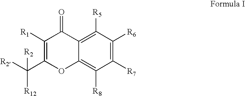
C1([R7])=C([R6])C([R5])=C2C(=C1[R8])OC(C([R2])([R12])[R2])=C([R1])C2=O
